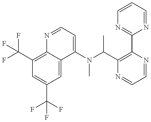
C1(C(F)(F)F)=C2C(=CC(C(F)(F)F)=C1)C(N(C(C)C1=C(C3=NC=CC=N3)N=CC=N1)C)=CC=N2
